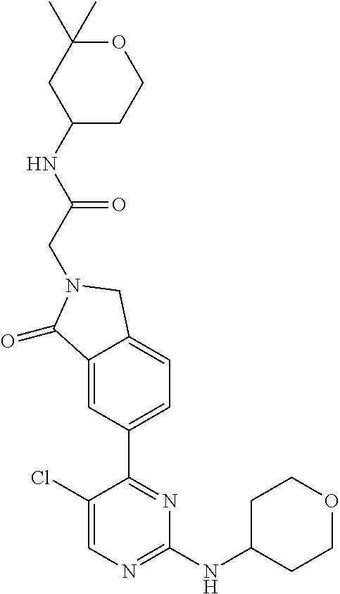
C1CC(NC2=NC=C(Cl)C(C3=CC=C4C(=C3)C(=O)N(CC(=O)NC3CCOC(C)(C)C3)C4)=N2)CCO1
